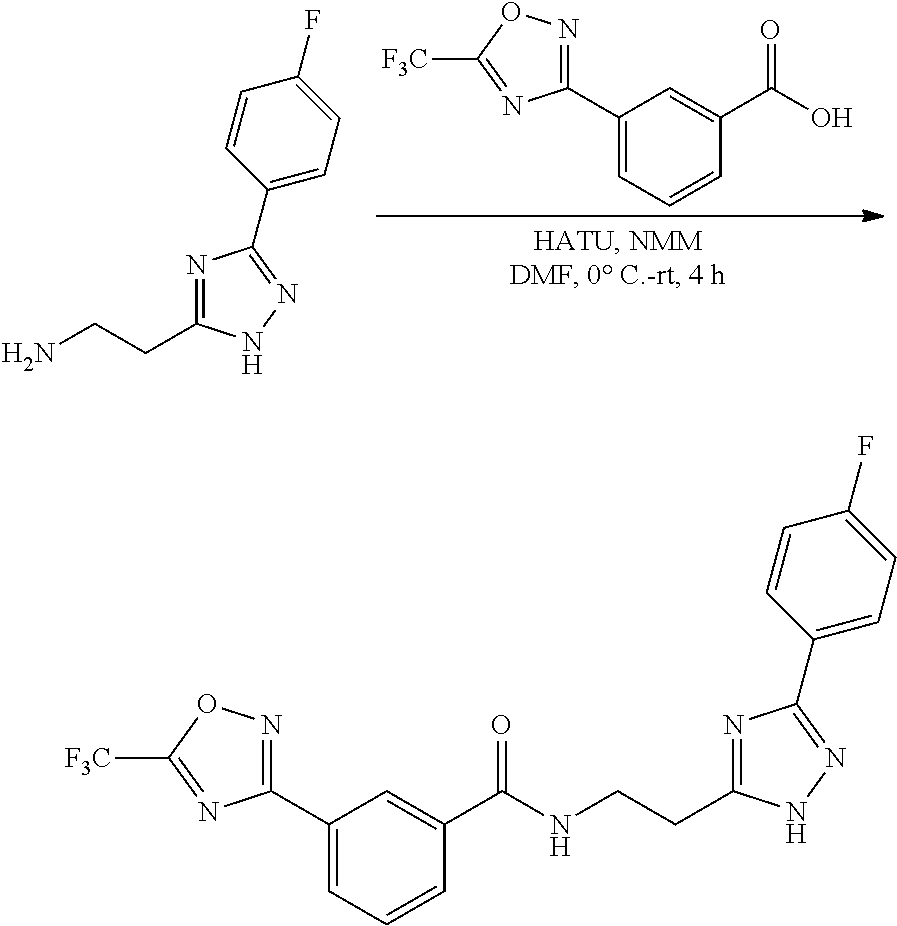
OC(=O)C1=CC(C2=NOC([F3C])=N2)=CC=C1.C(CN)C1=NC(C2=CC=C(F)C=C2)=NN1.N(C(=O)C1=CC(C2=NOC([F3C])=N2)=CC=C1)CCC1=NC(C2=CC=C(F)C=C2)=NN1
